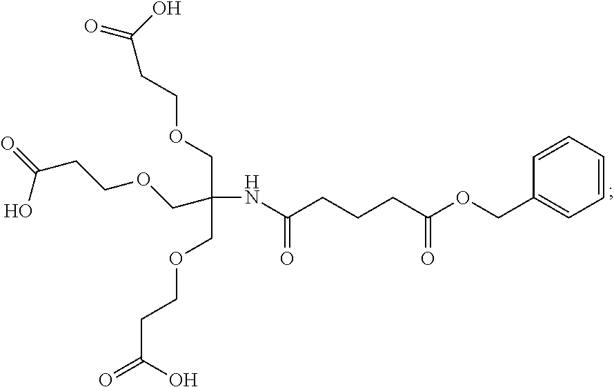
O=C(O)CCOCC(NC(CCCC(OCC1=CC=CC=C1)=O)=O)(COCCC(=O)O)COCCC(O)=O
